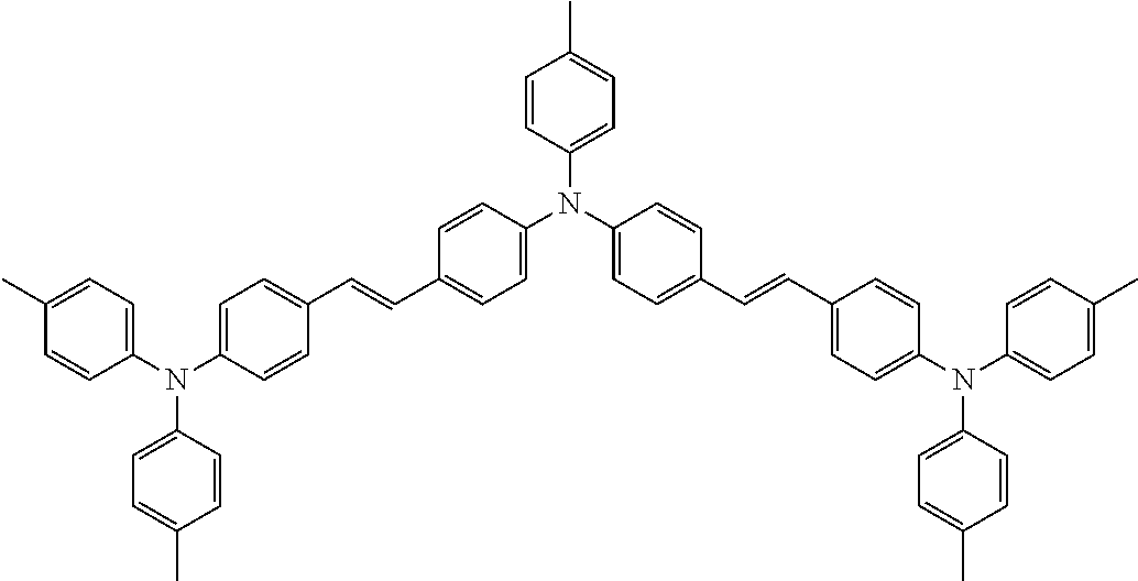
C1(N(C2=CC=C(C=CC3=CC=C(N(C4=CC=C(C)C=C4)C4=CC=C(C)C=C4)C=C3)C=C2)C2=CC=C(C=CC3=CC=C(N(C4=CC=C(C)C=C4)C4=CC=C(C)C=C4)C=C3)C=C2)=CC=C(C)C=C1
